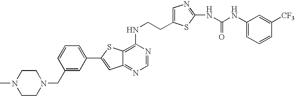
C12=NC=NC(NCCC3=CN=C(NC(NC4=CC=CC([CF3])=C4)=O)S3)=C1SC(C1=CC=CC(CN3CCN(C)CC3)=C1)=C2
